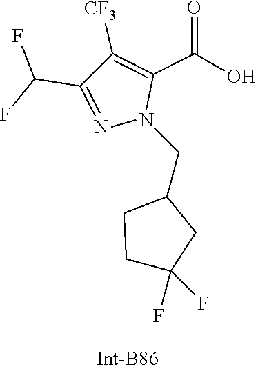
N1=C(C(F)F)C([CF3])=C(C(=O)O)N1CC1CCC(F)(F)C1
